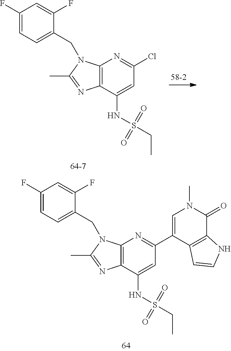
C12=C(C(NS(CC)(=O)=O)=CC(C3=CN(C)C(=O)C4=C3C=CN4)=N1)N=C(C)N2CC1=CC=C(F)C=C1F.C12=C(C(NS(CC)(=O)=O)=CC(Cl)=N1)N=C(C)N2CC1=CC=C(F)C=C1F
